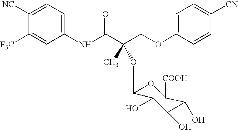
C1([NC])=CC=C(NC(C(COC2=CC=C([CN])C=C2)(OC2OC([COOH])C(O)C(O)C2O)C)=O)C=C1[F3C]
